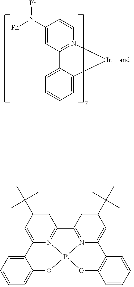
C1=C(N([Ph])[Ph])C=CN2=C1C1=CC=CC=C1[Ir]2.C1=CC=C2C(=C1)O[Pt]13N4=C(C=C(C(C)(C)C)C=C24)C2=N1C(=CC(C(C)(C)C)=C2)C1=C(O3)C=CC=C1
